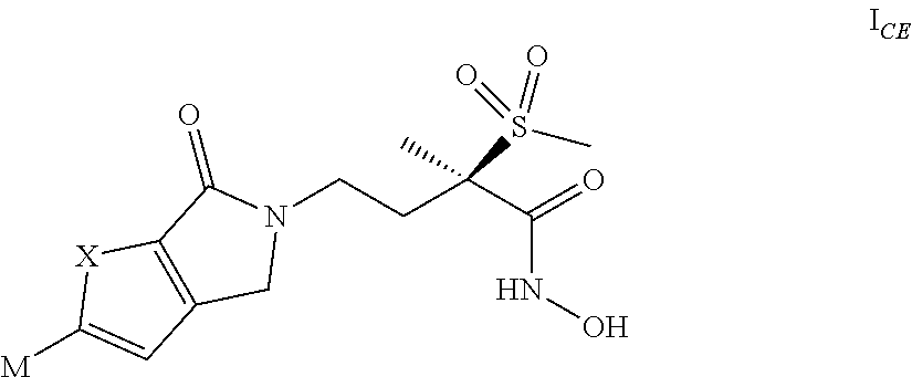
N1(CCC(C(=O)NO)(S(C)(=O)=O)C)C(=O)C2=C(C1)C=C([M])[X]2
